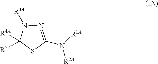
N1=C(N([R1A])[R2A])SC([R5A])([R4A])N1[R3A]
